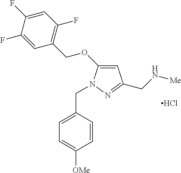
C1=C(OCC2=C(F)C=C(F)C(F)=C2)N(CC2=CC=C([OMe])C=C2)N=C1CN[Me].Cl
